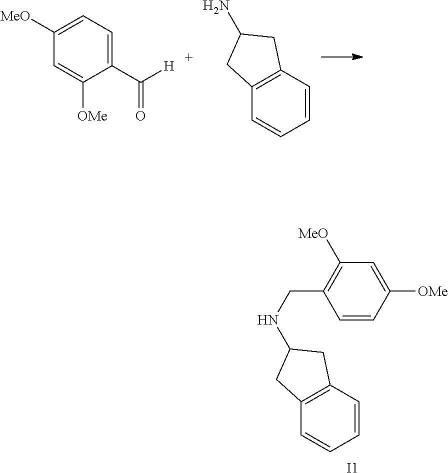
C1([MeO])=CC=C(C([H])=O)C([OMe])=C1.C12=C(C=CC=C1)CC(N)C2.C1([MeO])=C(CNC2CC3=C(C2)C=CC=C3)C=CC([OMe])=C1.[I1]
